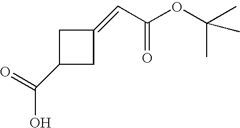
C(OC(C=C1CC(C(O)=O)C1)=O)(C)(C)C
